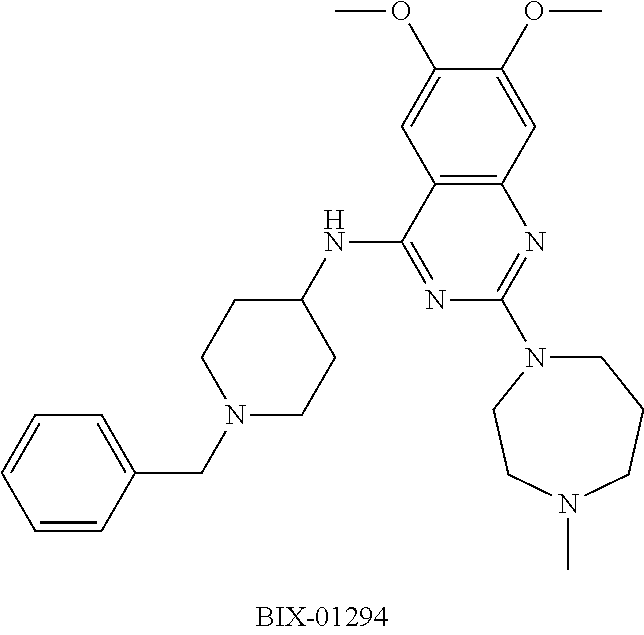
C1=CC(CN2CCC(NC3=NC(N4CCCN(C)CC4)=NC4=C3C=C(OC)C(OC)=C4)CC2)=CC=C1
